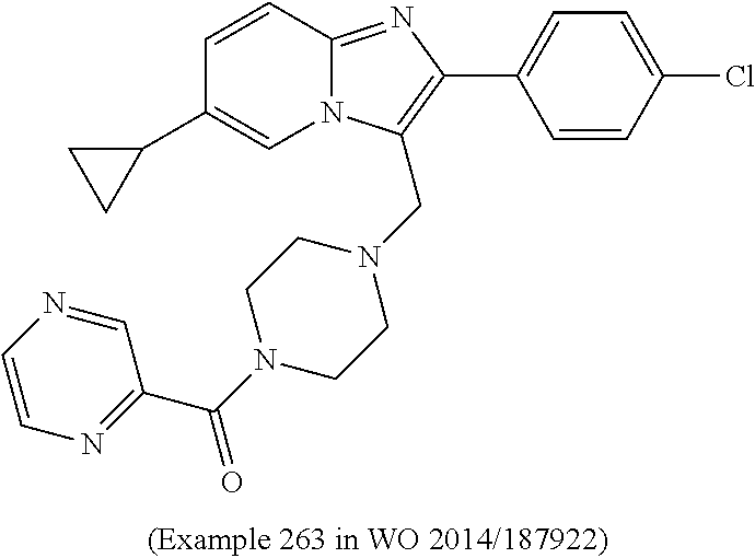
C1=CC2=NC(C3=CC=C(Cl)C=C3)=C(CN3CCN(C(C4=NC=CN=C4)=O)CC3)N2C=C1C1CC1
